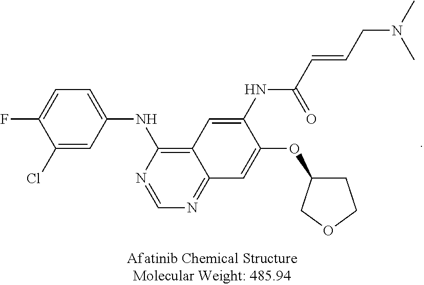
C1(Cl)=CC(NC2=C3C(=NC=N2)C=C(OC2CCOC2)C(NC(=O)C=CCN(C)C)=C3)=CC=C1F
